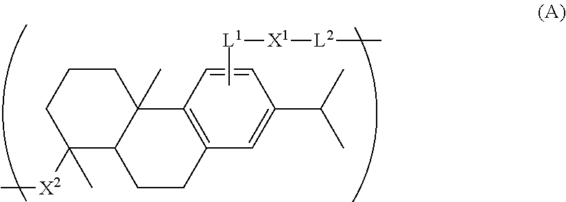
C12=C(C=C(C(C)C)C=C1)CCC1C2(C)CCCC1(C)[X2]C.C[L1][X1][L2]C
